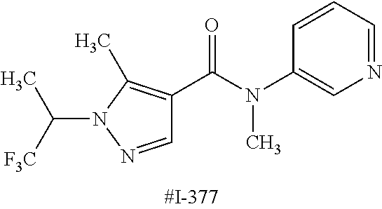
N1=CC=CC(N(C(=O)C2=C(C)N(C([F3C])C)N=C2)C)=C1
